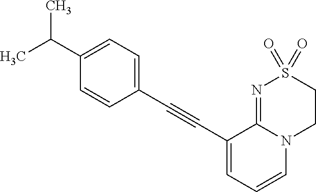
C(C1=CC=CN2C1=NS(=O)(=O)CC2)#CC1=CC=C(C(C)C)C=C1
